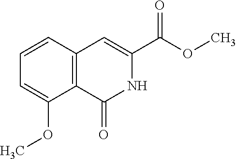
C1=CC2=C(C(OC)=C1)C(=O)NC(C(OC)=O)=C2
